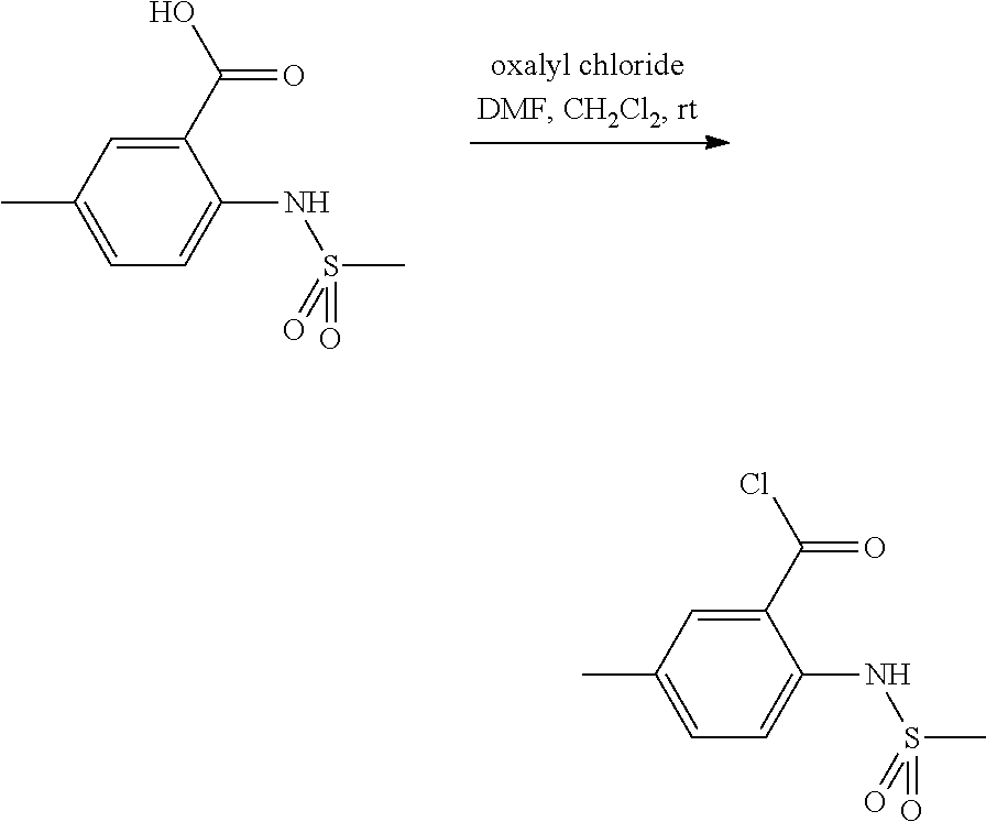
C1(C(O)=O)=CC(C)=CC=C1NS(C)(=O)=O.C1(C(Cl)=O)=CC(C)=CC=C1NS(C)(=O)=O
